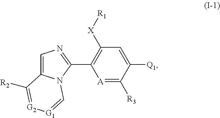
C1=C2N(C(C3=C([X][R1])C=C([Q1])C([R3])=[A]3)=N1)C=[G1][G2]=C2[R2]
